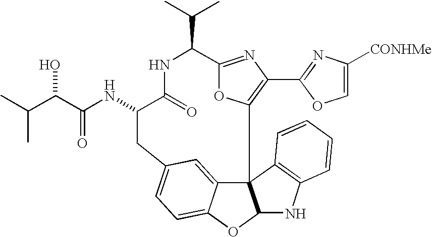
C12=NC(C3=NC([CONHMe])=CO3)=C(O1)C13C4=CC(=CC=C4OC1NC1=C3C=CC=C1)CC(NC(C(C(C)C)O)=O)C(=O)NC2C(C)C
